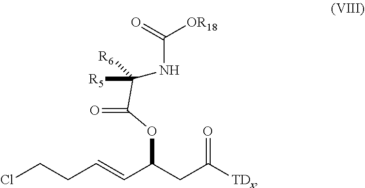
ClCCC=CC(CC(=O)[TDx])OC(=O)C([R5])([R6])NC([OR18])=O
